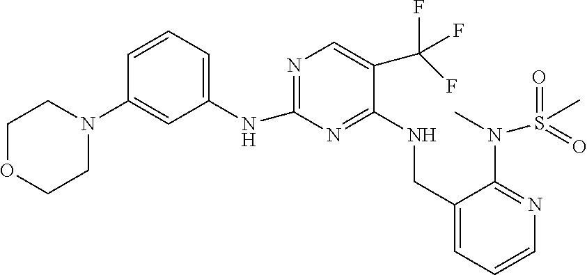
C1(NC2=NC=C(C(F)(F)F)C(NCC3=CC=CN=C3N(C)S(C)(=O)=O)=N2)=CC=CC(N2CCOCC2)=C1
